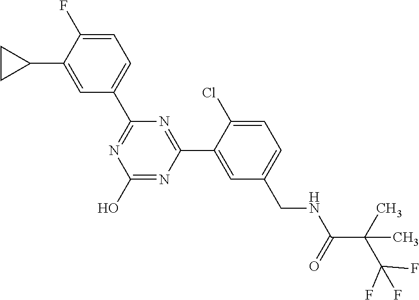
C1(C2=NC(O)=NC(C3=CC(CNC(C(C(F)(F)F)(C)C)=O)=CC=C3Cl)=N2)=CC=C(F)C(C2CC2)=C1
